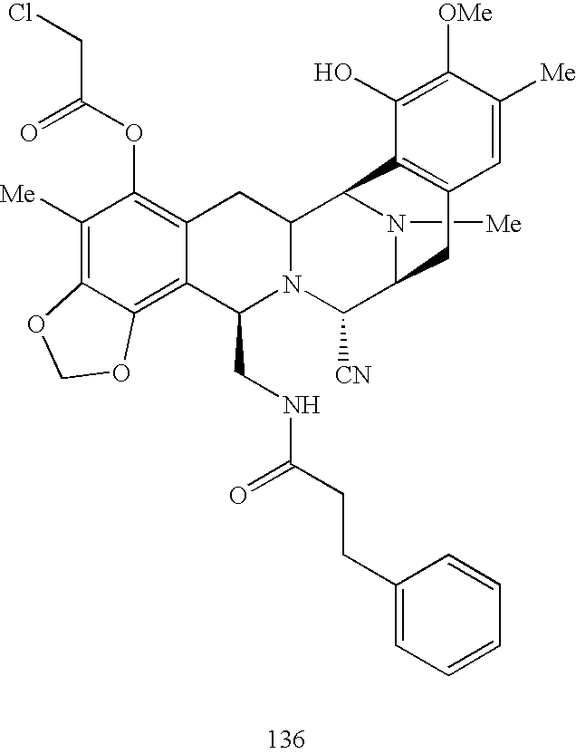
C1([Me])=C2C(=C3C(=C1OC(CCl)=O)CC1N(C3CNC(=O)CCC3=CC=CC=C3)C([CN])C3N([Me])C1C1=C(C3)C=C([Me])C([OMe])=C1O)OCO2
